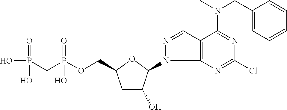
C1C(O)C(N2C3=C(C=N2)C(N(CC2=CC=CC=C2)C)=NC(Cl)=N3)OC1COP(CP(O)(=O)O)(=O)O
